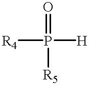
[R4]P([H])(=O)[R5]
